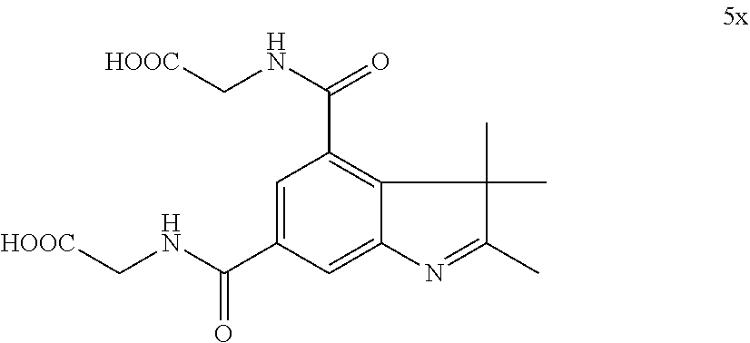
C1=C(C(NC[HOOC])=O)C=C2C(=C1C(NC[HOOC])=O)C(C)(C)C(C)=N2
